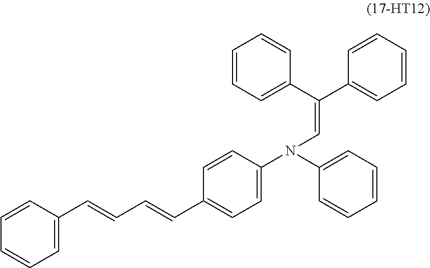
C1=CC=C(C(C2=CC=CC=C2)=CN(C2=CC=CC=C2)C2=CC=C(C=CC=CC3=CC=CC=C3)C=C2)C=C1
